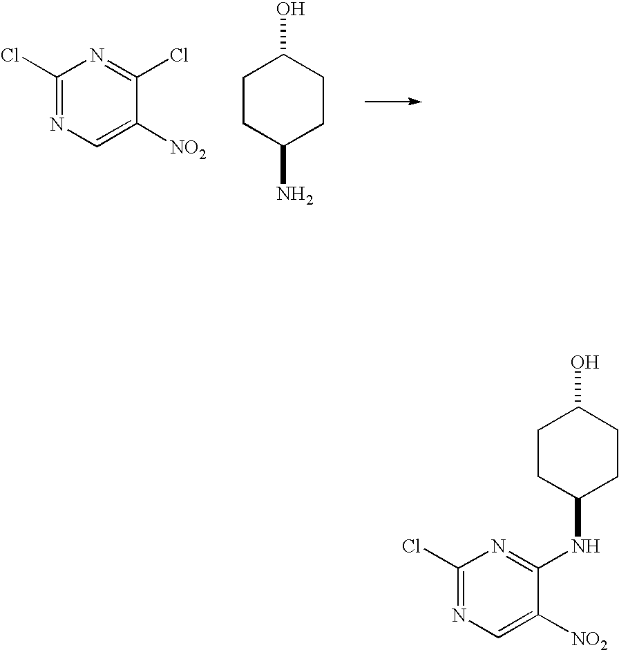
C1(Cl)=NC=C([NO2])C(Cl)=N1.C1CC(N)CCC1O.C1(Cl)=NC=C([NO2])C(NC2CCC(O)CC2)=N1
